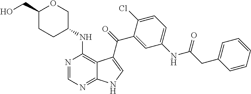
C1=C(NC(CC2=CC=CC=C2)=O)C=C(C(=O)C2=CNC3=NC=NC(NC4COC(CO)CC4)=C32)C(Cl)=C1
